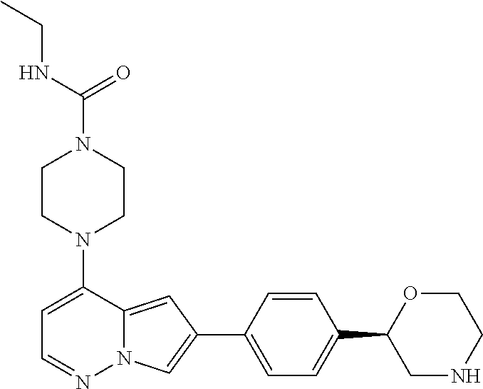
C1CN(C2=CC=NN3C2=CC(C2=CC=C(C4CNCCO4)C=C2)=C3)CCN1C(NCC)=O
